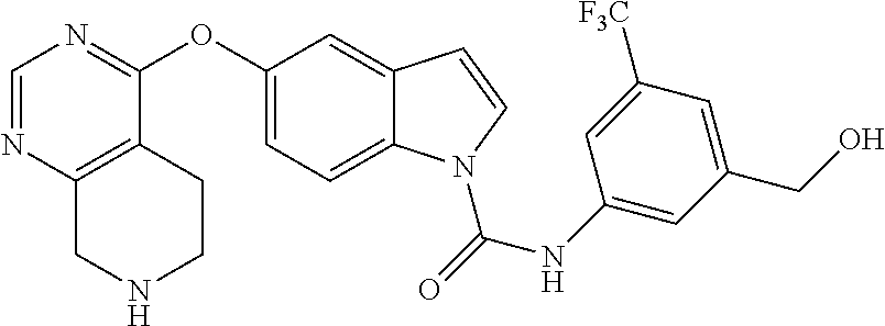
C1(OC2=NC=NC3=C2CCNC3)=CC=C2C(=C1)C=CN2C(NC1=CC(CO)=CC([F3C])=C1)=O
